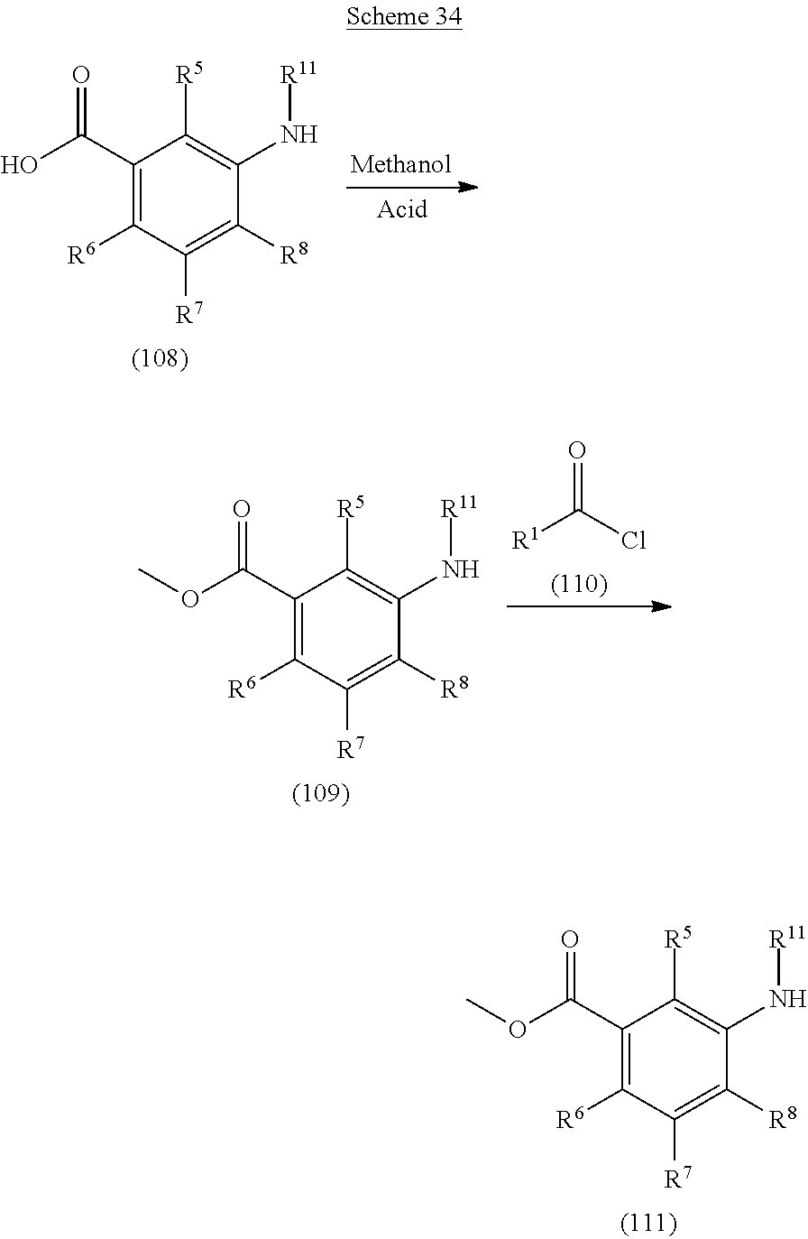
C1(C(O)=O)=C([R6])C([R7])=C([R8])C(N[R11])=C1[R5].[R1]C(Cl)=O.C1(C(OC)=O)=C([R6])C([R7])=C([R8])C(N[R11])=C1[R5].C1(C(OC)=O)=C([R6])C([R7])=C([R8])C(N[R11])=C1[R5]
